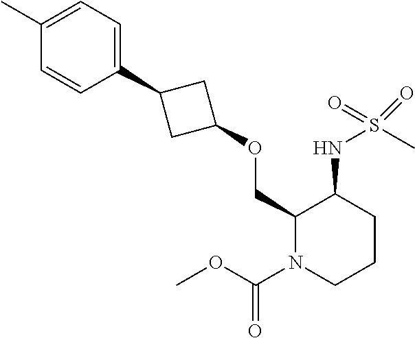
C1(COC2CC(C3=CC=C(C)C=C3)C2)N(C(OC)=O)CCCC1NS(C)(=O)=O
